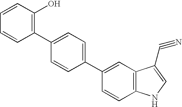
C1=CC(O)=C(C2=CC=C(C3=CC4=C(C=C3)NC=C4C#N)C=C2)C=C1
